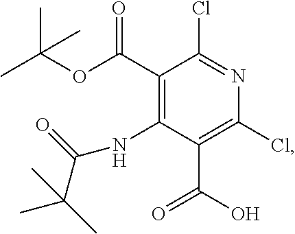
C1(C(OC(C)(C)C)=O)=C(NC(C(C)(C)C)=O)C(C(O)=O)=C(Cl)N=C1Cl
